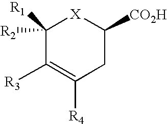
C1([R1])([R2])C([R3])=C([R4])CC([CO2H])[X]1
